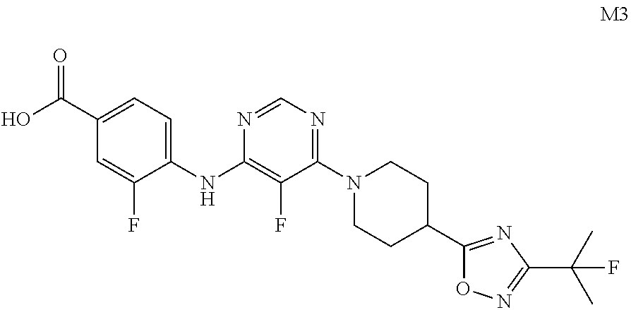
C1=C(C(O)=O)C=C(F)C(NC2=C(F)C(N3CCC(C4=NC(C(C)(C)F)=NO4)CC3)=NC=N2)=C1
